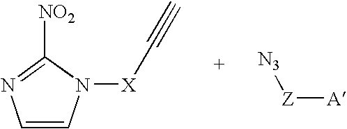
C1=CN([X]C#C)C([NO2])=N1.[N3][Z][A]
